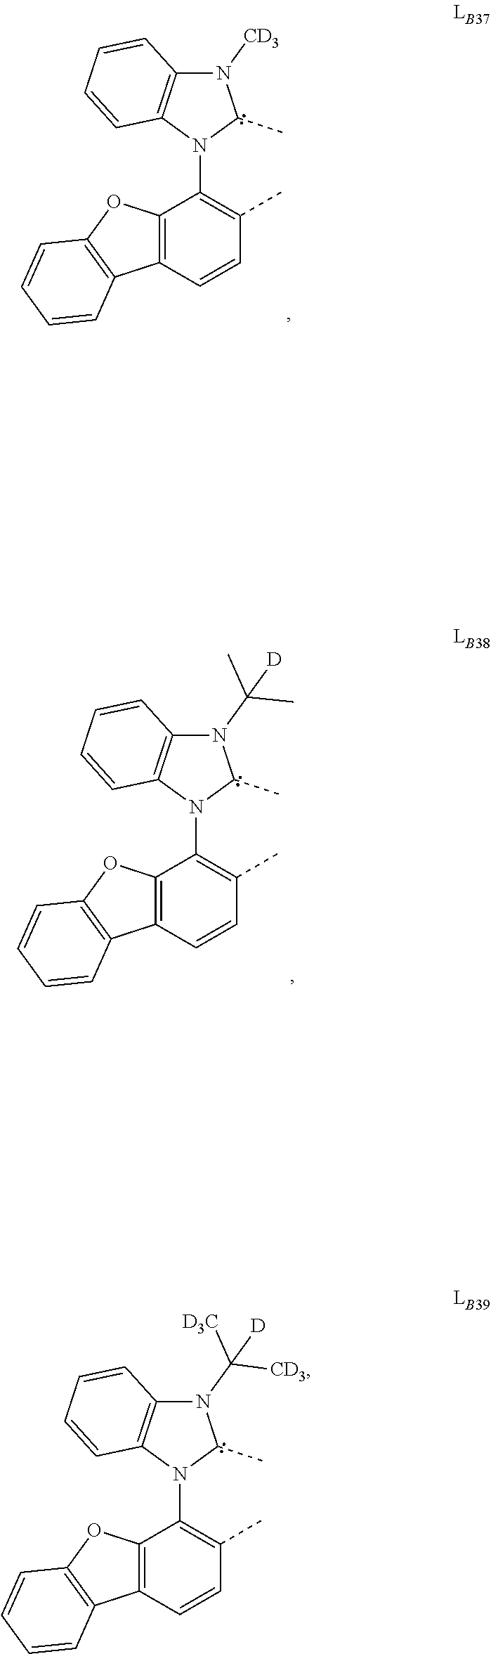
N1(C(C)(C)[D])C2=C(N(C3=C(C)C=CC4=C3OC3=C4C=CC=C3)C1C)C=CC=C2.N1([CD3])C2=C(N(C3=C(C)C=CC4=C3OC3=C4C=CC=C3)C1C)C=CC=C2.N1(C([D3C])([CD3])[D])C2=C(N(C3=C(C)C=CC4=C3OC3=C4C=CC=C3)C1C)C=CC=C2
